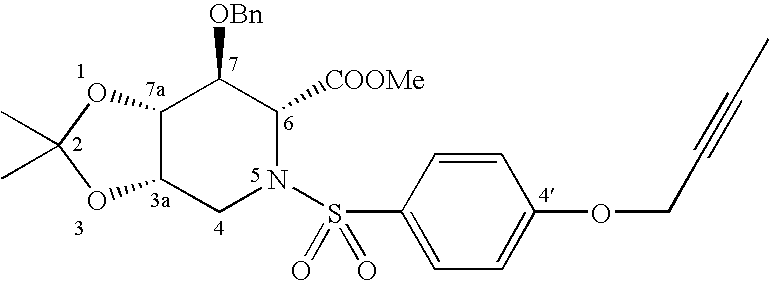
C12C(CN(S(C3=CC=C(OCC#CC)C=C3)(=O)=O)C([COOMe])C1[OBn])OC(C)(C)O2
